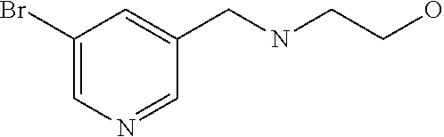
C1(Br)=CN=CC(CNCCO)=C1
